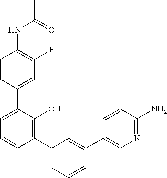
CC(=O)NC1=C(F)C=C(C2=CC=CC(C3=CC=CC(C4=CN=C(N)C=C4)=C3)=C2O)C=C1
